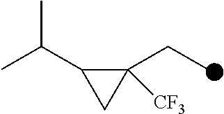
C1(C(C)C)C(CC)([CF3])C1
